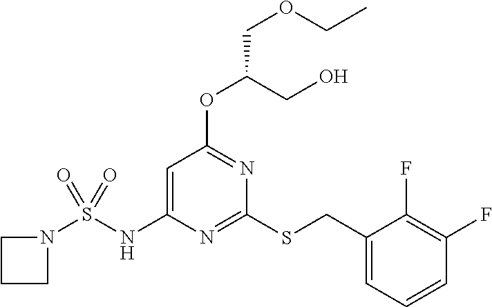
S(NC1=CC(OC(CO)COCC)=NC(SCC2=CC=CC(F)=C2F)=N1)(=O)(=O)N1CCC1
